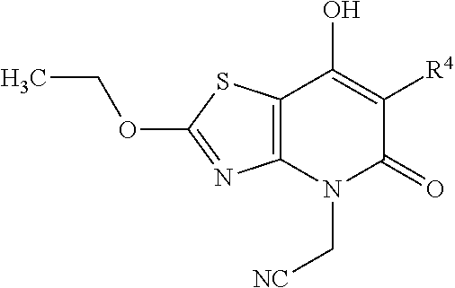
C12=C(N(C[NC])C(=O)C([R4])=C1O)N=C(OCC)S2
